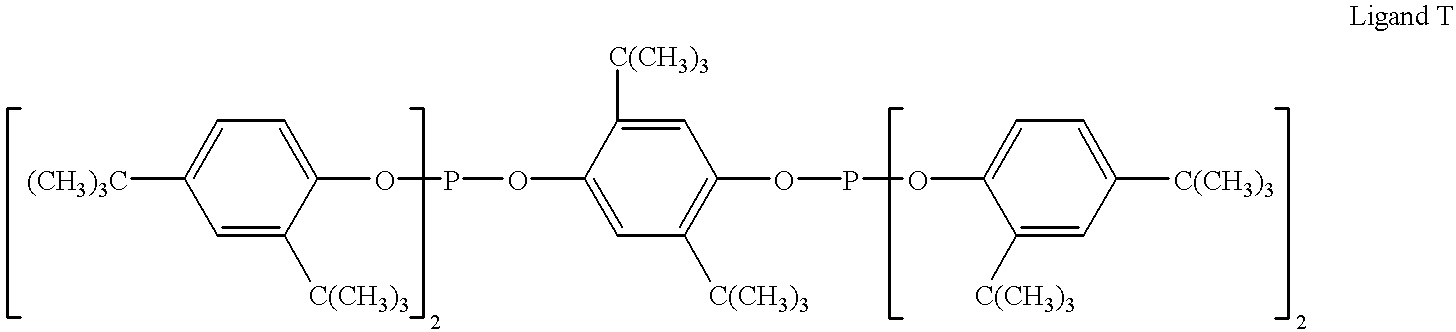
C1=C([C(CH3)3])C(OPOC2=CC([C(CH3)3])=C(OPOC3=CC=C([C(CH3)3])C=C3[C(CH3)3])C=C2[C(CH3)3])=CC=C1[(CH3)3C]
